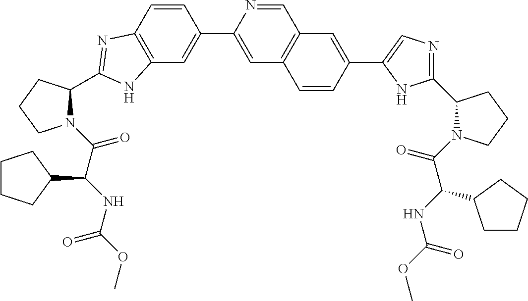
C12=C(C=CC(C3=CC4=C(C=N3)C=C(C3=CN=C(C5N(C(C(NC(OC)=O)C6CCCC6)=O)CCC5)N3)C=C4)=C1)N=C(C1CCCN1C(C(NC(OC)=O)C1CCCC1)=O)N2
